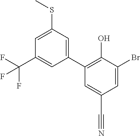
C1(C(F)(F)F)=CC(C2=C(O)C(Br)=CC(C#N)=C2)=CC(SC)=C1
